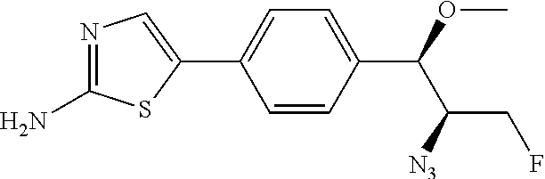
C1=CC(C(OC)C([N3])CF)=CC=C1C1=CN=C(N)S1
